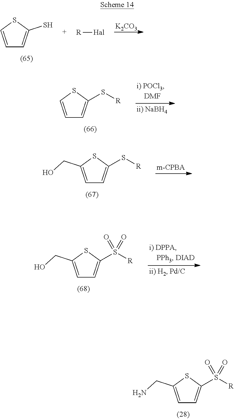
C1=CSC(S[R])=C1.C1=C(CO)SC(S[R])=C1.C1=C(CO)SC(S([R])(=O)=O)=C1.C1=C(CN)SC(S([R])(=O)=O)=C1.C1=CSC(S)=C1.[K2CO3].[R][Hal]
